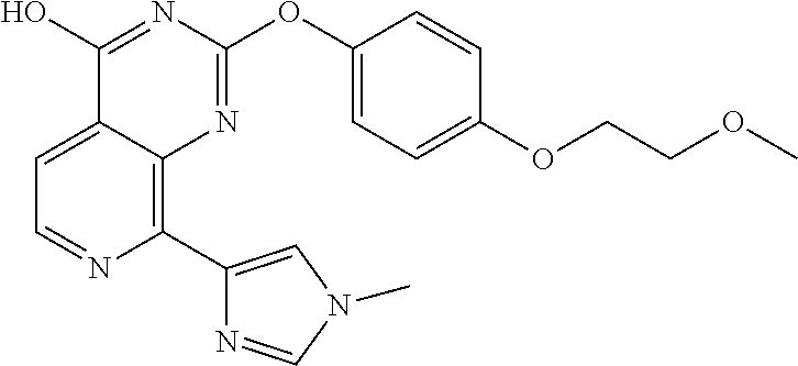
C1=C2C(=C(C3=CN(C)C=N3)N=C1)N=C(OC1=CC=C(OCCOC)C=C1)N=C2O
